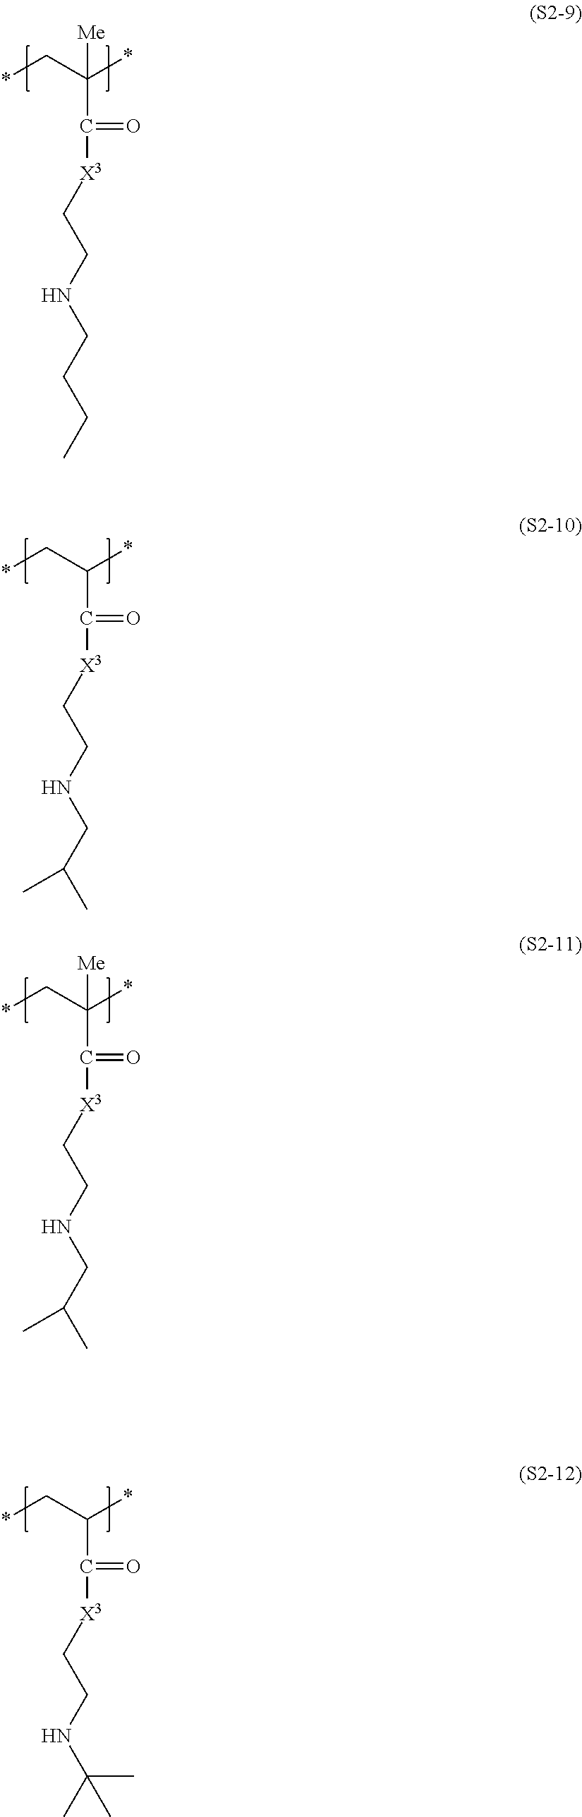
*CC(*)(C([X3]CCNCCCC)=O)[Me].*CC(*)C([X3]CCNCC(C)C)=O.*CC(*)(C([X3]CCNCC(C)C)=O)[Me].*CC(*)C([X3]CCNC(C)(C)C)=O
